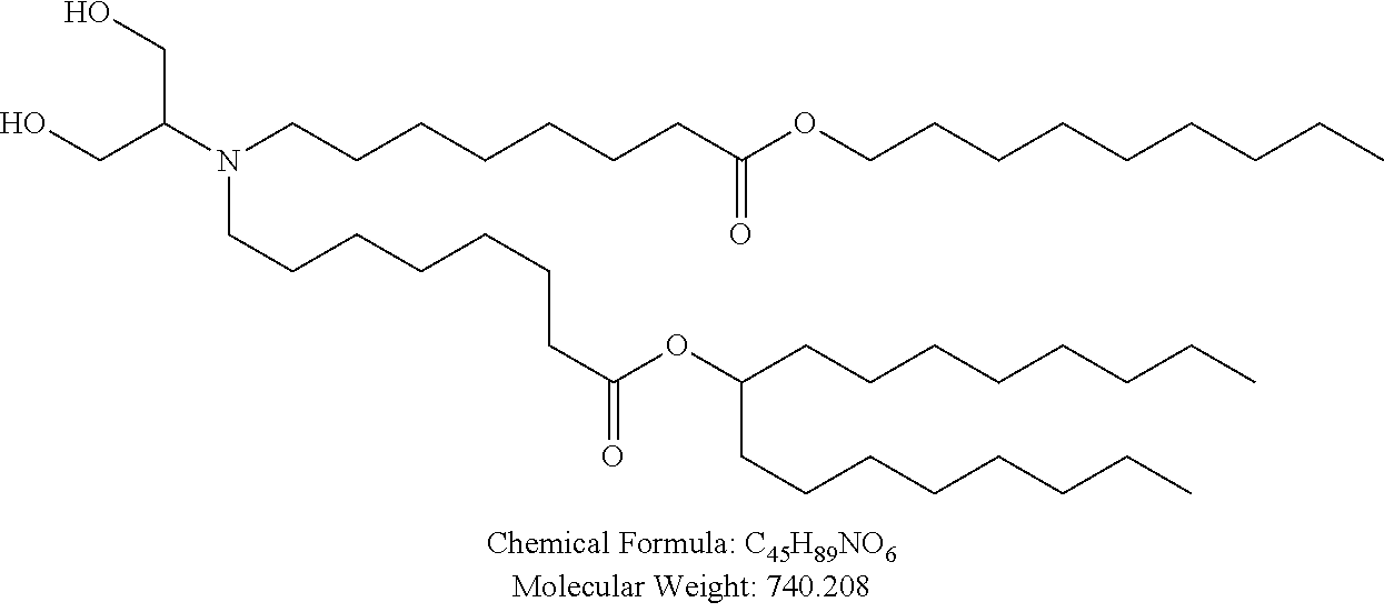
C(C(OCCCCCCCCC)=O)CCCCCCN(C(CO)CO)CCCCCCCC(OC(CCCCCCCC)CCCCCCCC)=O
